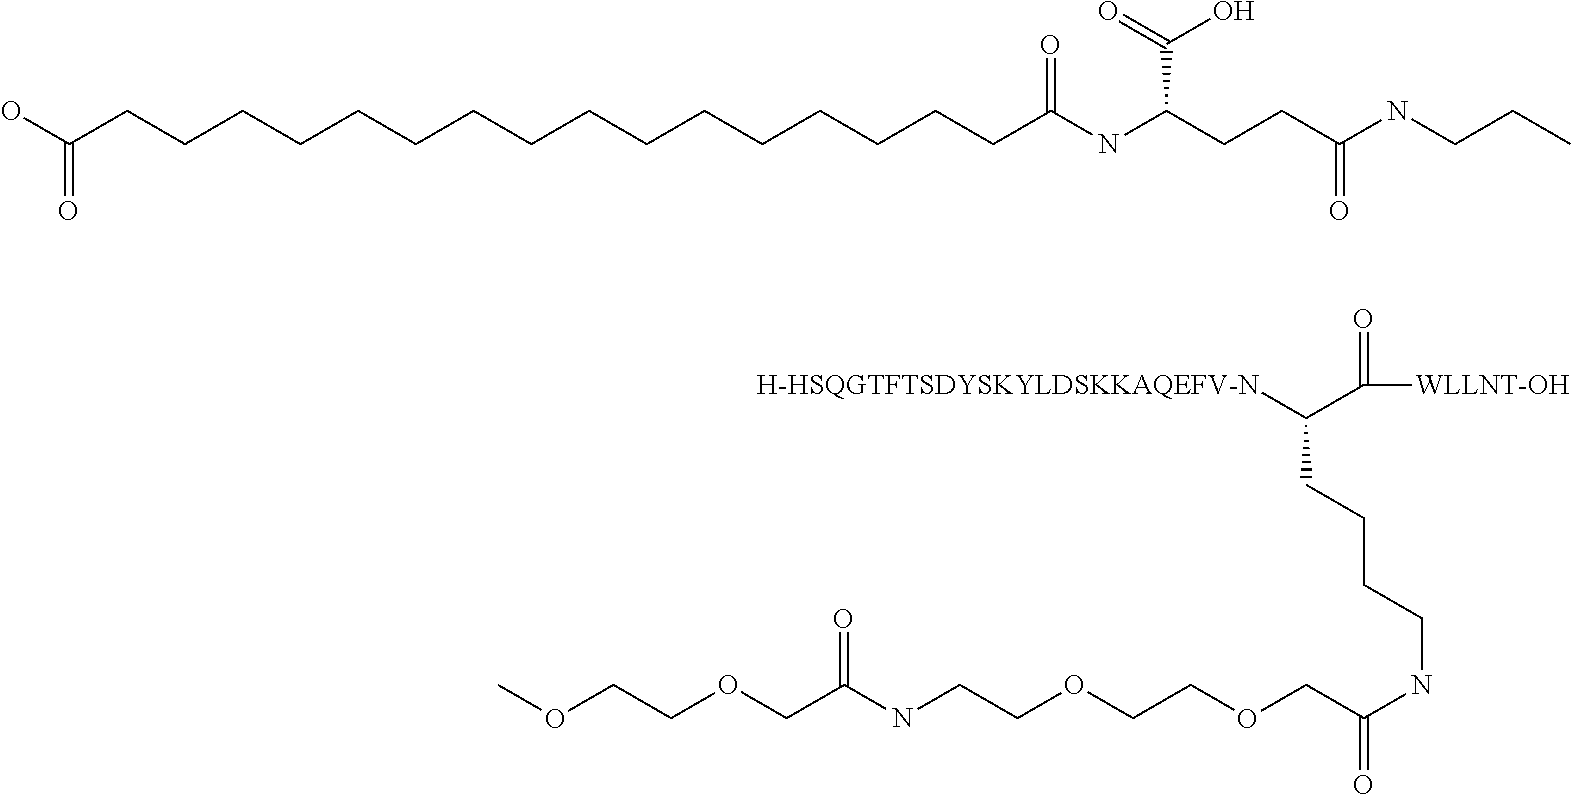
[H-HSQGTFTSDYSKYLDSKKAQEFV-N]C(C([WLLNT-OH])=O)CCCCNC(=O)COCCOCCNC(COCCOC)=O.C(CNC(CCC(C(=O)O)NC(=O)CCCCCCCCCCCCCCCCC(O)=O)=O)C
